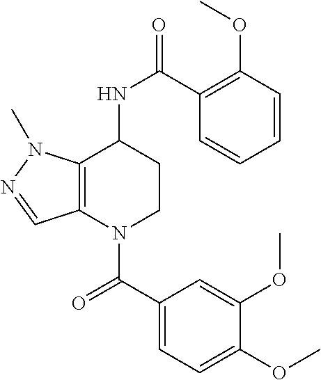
C1(C(=O)N2CCC(NC(=O)C3=C(OC)C=CC=C3)C3=C2C=NN3C)=CC=C(OC)C(OC)=C1
